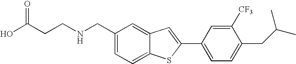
C1=C(CNCCC(O)=O)C=C2C(=C1)SC(C1=CC=C(CC(C)C)C([CF3])=C1)=C2
